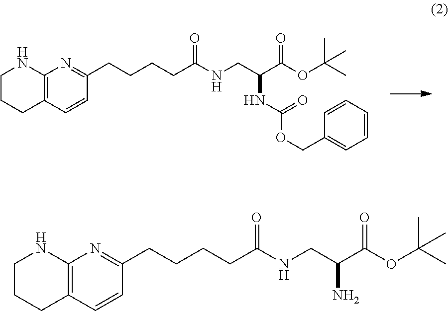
C1CCC2=C(N1)N=C(CCCCC(=O)NCC(C(OC(C)(C)C)=O)NC(OCC1=CC=CC=C1)=O)C=C2.C1CCC2=C(N1)N=C(CCCCC(=O)NCC(C(OC(C)(C)C)=O)N)C=C2
